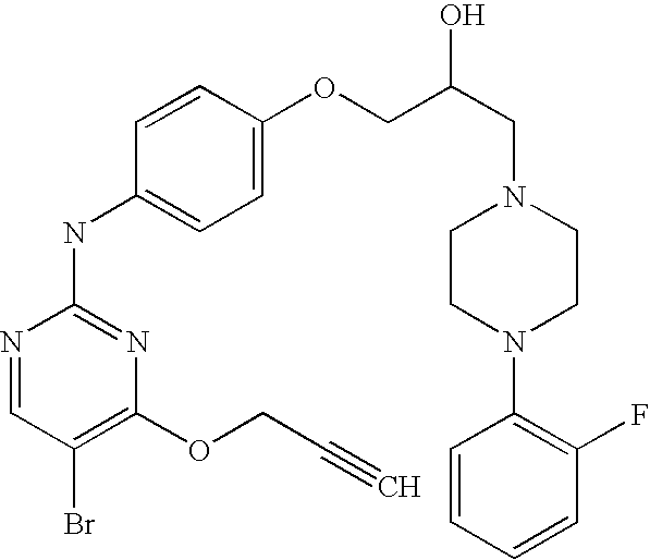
N1=CC(Br)=C(OCC#C)N=C1NC1=CC=C(OCC(CN2CCN(C3=C(F)C=CC=C3)CC2)O)C=C1
